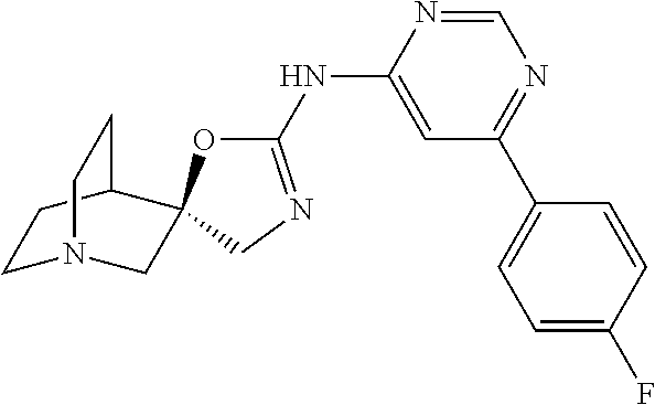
C1N2CC3(C(C1)CC2)OC(NC1=CC(C2=CC=C(F)C=C2)=NC=N1)=NC3
